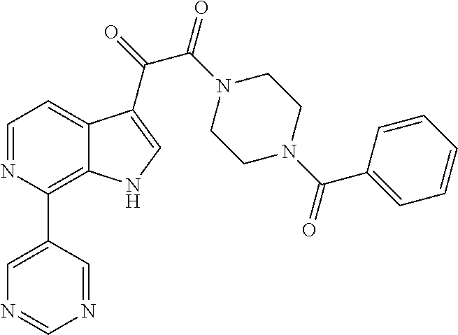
C1=NC(C2=CN=CN=C2)=C2C(=C1)C(C(=O)C(N1CCN(C(C3=CC=CC=C3)=O)CC1)=O)=CN2
